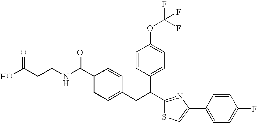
OC(CCNC(C1=CC=C(CC(C2=NC(C3=CC=C(F)C=C3)=CS2)C2=CC=C(OC(F)(F)F)C=C2)C=C1)=O)=O
